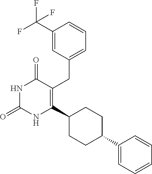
C1(C2CCC(C3=C(CC4=CC=CC(C(F)(F)F)=C4)C(=O)NC(=O)N3)CC2)=CC=CC=C1
